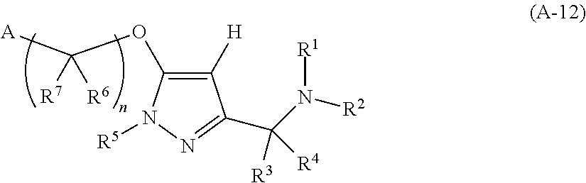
[A]C(OC1=C([H])C(C(N([R2])[R1])([R3])[R4])=NN1[R5])([R7])[R6]
